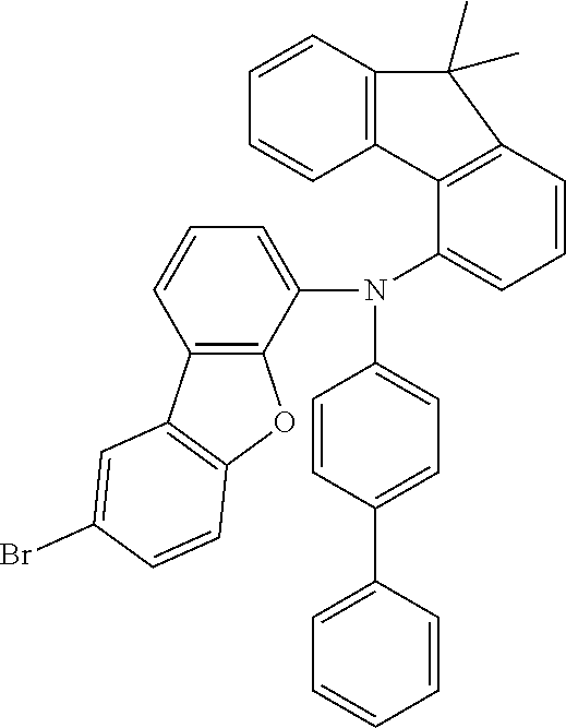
C12=C(C=CC=C1N(C1=CC=C(C3=CC=CC=C3)C=C1)C1=CC=CC3=C1OC1=C3C=C(Br)C=C1)C(C)(C)C1=C2C=CC=C1
